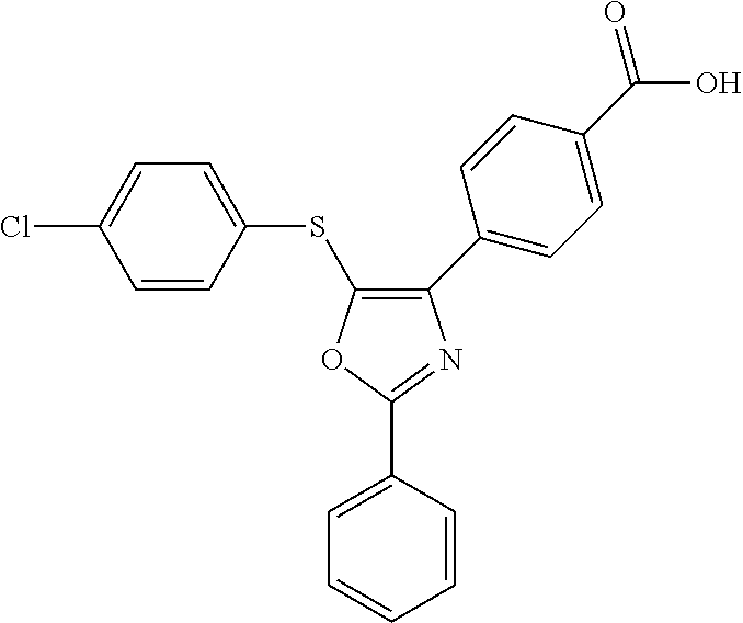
O1C(C2=CC=CC=C2)=NC(C2=CC=C(C(=O)O)C=C2)=C1SC1=CC=C(Cl)C=C1
